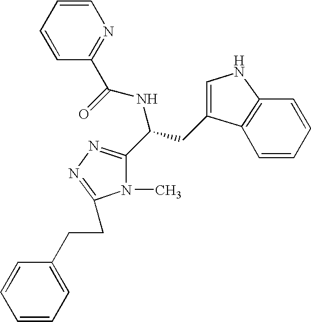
C1=CC(C(=O)NC(C2=NN=C(CCC3=CC=CC=C3)N2C)CC2=CNC3=C2C=CC=C3)=NC=C1
